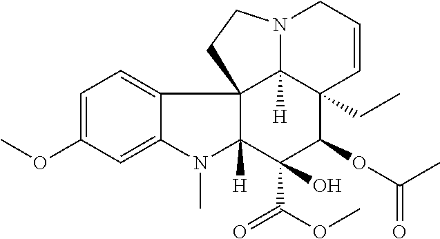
COC1=CC=C2C(=C1)N(C)C1([H])C(C(OC)=O)(O)C(OC(=O)C)C3(CC)C4([H])C21CCN4CC=C3
